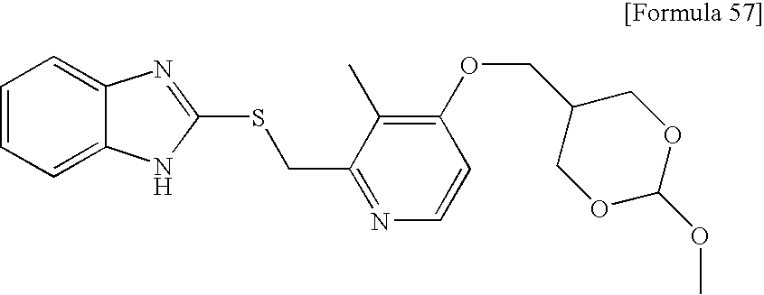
C1(OCC2COC(OC)OC2)=C(C)C(CSC2=NC3=CC=CC=C3N2)=NC=C1
